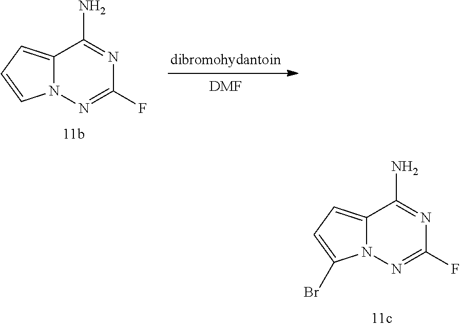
[DMF].[dibromohydantoin].C12=CC=CN1N=C(F)N=C2N.C12=CC=C(Br)N1N=C(F)N=C2N
